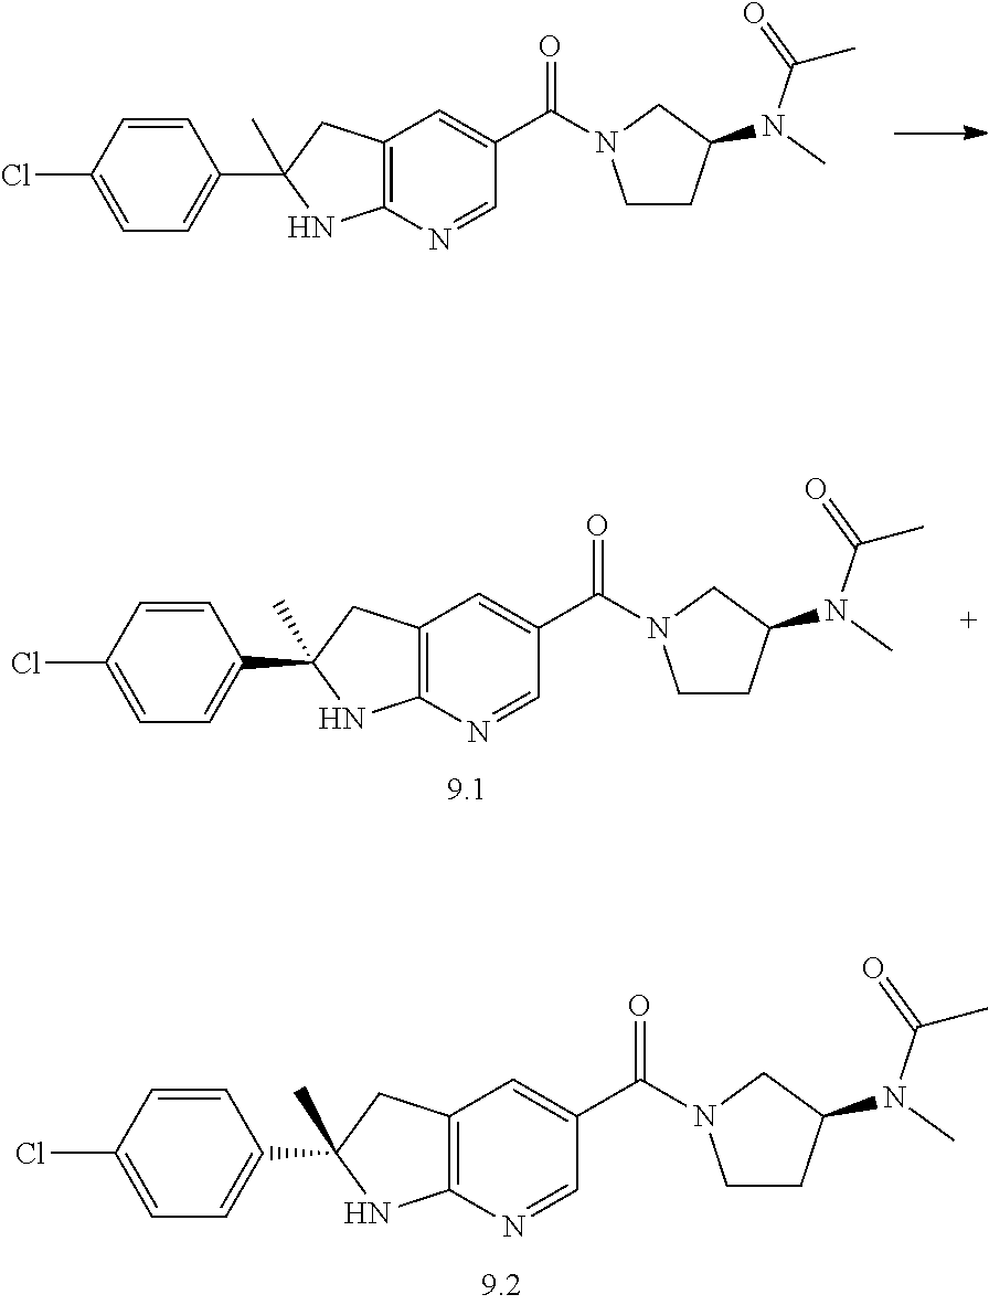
C12=C(N=CC(C(=O)N3CCC(N(C(C)=O)C)C3)=C1)NC(C1=CC=C(Cl)C=C1)(C)C2.C12=C(N=CC(C(=O)N3CCC(N(C(C)=O)C)C3)=C1)NC(C1=CC=C(Cl)C=C1)(C)C2.C12=C(N=CC(C(=O)N3CCC(N(C(C)=O)C)C3)=C1)NC(C1=CC=C(Cl)C=C1)(C)C2
